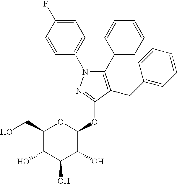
C1=C(F)C=CC(N2C(C3=CC=CC=C3)=C(CC3=CC=CC=C3)C(OC3OC(CO)C(O)C(O)C3O)=N2)=C1
